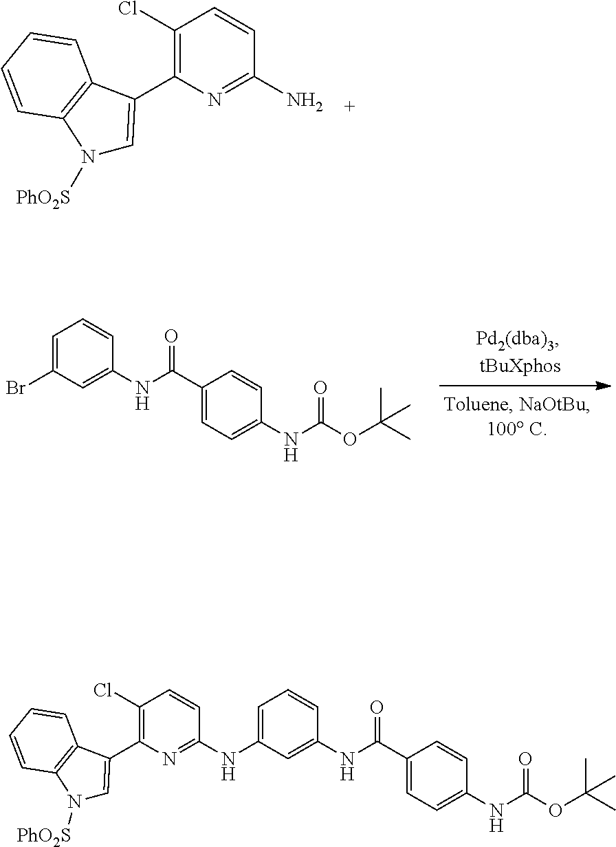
C1(Cl)=C(C2=CN([PhO2S])C3=C2C=CC=C3)N=C(N)C=C1.C1(C(NC2=CC(Br)=CC=C2)=O)=CC=C(NC(OC(C)(C)C)=O)C=C1.C1(C(NC2=CC(NC3=NC(C4=CN([PhO2S])C5=C4C=CC=C5)=C(Cl)C=C3)=CC=C2)=O)=CC=C(NC(OC(C)(C)C)=O)C=C1
